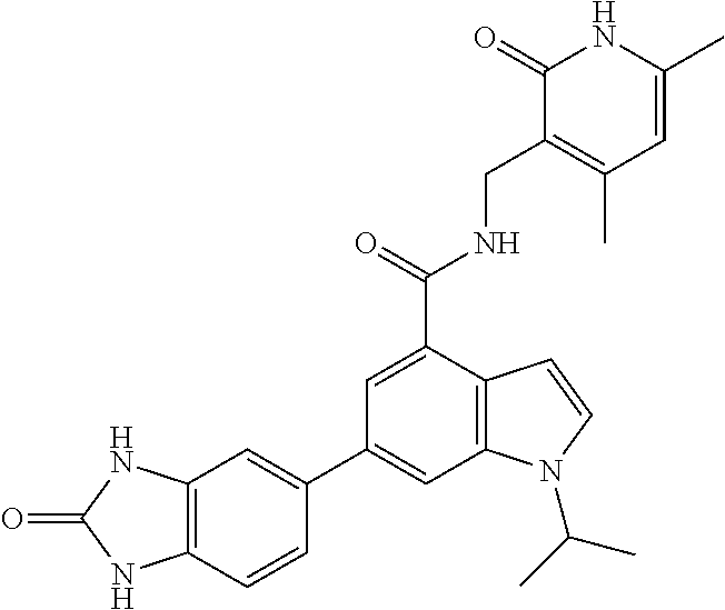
C1=CC2=C(C=C1C1=CC3=C(C(C(=O)NCC4=C(C)C=C(C)NC4=O)=C1)C=CN3C(C)C)NC(=O)N2
